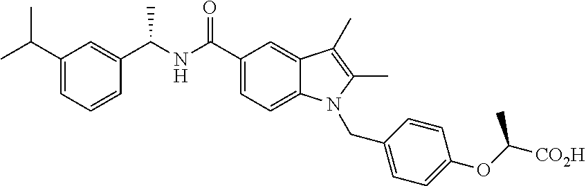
C1(C(NC(C2=CC=C3C(=C2)C(C)=C(C)N3CC2=CC=C(OC([CO2H])C)C=C2)=O)C)=CC(C(C)C)=CC=C1
